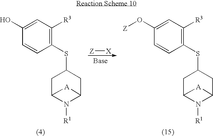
C1(O)=CC([R3])=C(SC2CC3N([R1])C(C2)[A]3)C=C1.C1(O[Z])=CC([R3])=C(SC2CC3N([R1])C(C2)[A]3)C=C1.[Z][X]
